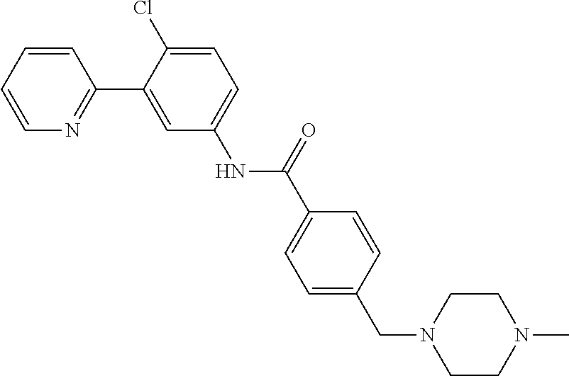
C1=CC=CN=C1C1=CC(NC(C2=CC=C(CN3CCN(C)CC3)C=C2)=O)=CC=C1Cl
